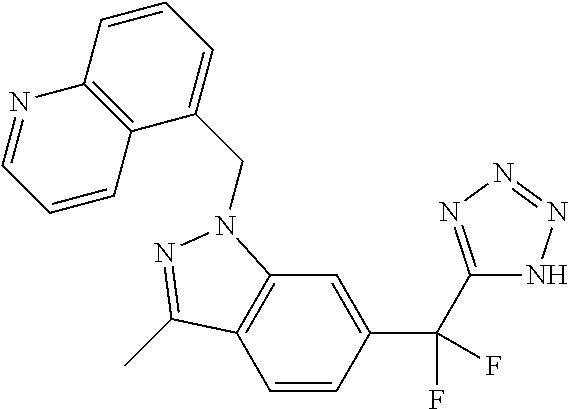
C1=CC(C(F)(C2=NN=NN2)F)=CC2=C1C(C)=NN2CC1=CC=CC2=C1C=CC=N2
